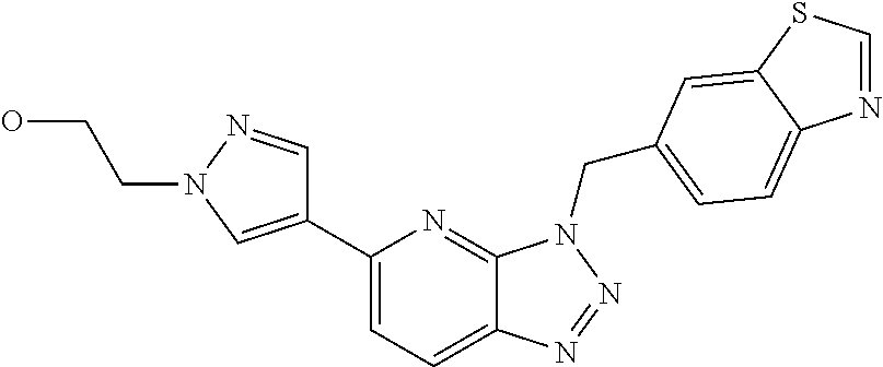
C12=CC=C(C3=CN(CCO)N=C3)N=C1N(CC1=CC=C3N=CSC3=C1)N=N2
